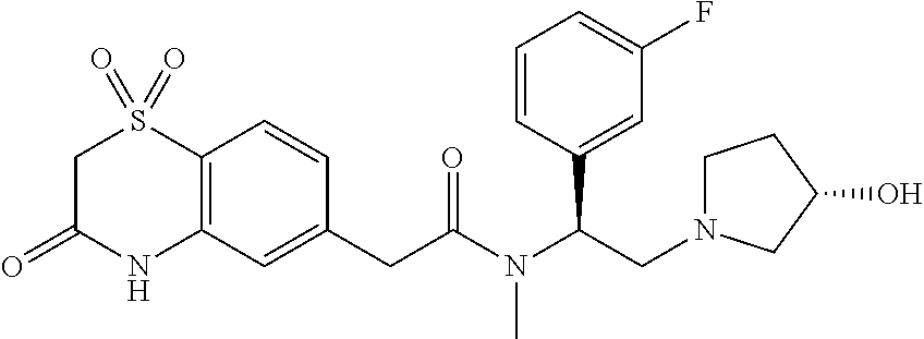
C1C(=O)NC2=C(S1(=O)=O)C=CC(CC(=O)N(C(CN1CCC(O)C1)C1=CC(F)=CC=C1)C)=C2
